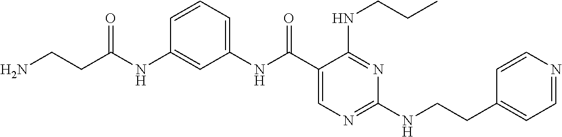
C1(NC(C2=CN=C(NCCC3=CC=NC=C3)N=C2NCCC)=O)=CC=CC(NC(=O)CCN)=C1
